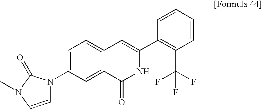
C1=C(N2C=CN(C)C2=O)C=C2C(=C1)C=C(C1=C(C(F)(F)F)C=CC=C1)NC2=O
